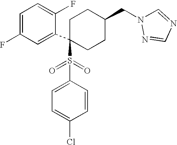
C1=C(F)C=C(C2(S(C3=CC=C(Cl)C=C3)(=O)=O)CCC(CN3C=NC=N3)CC2)C(F)=C1
